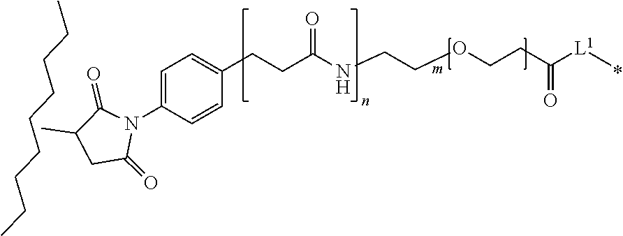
CC1CC(=O)N(C2=CC=C(CCC(NCCOCCC([L1]C)=O)=O)C=C2)C1=O.CCCCCCCCC
